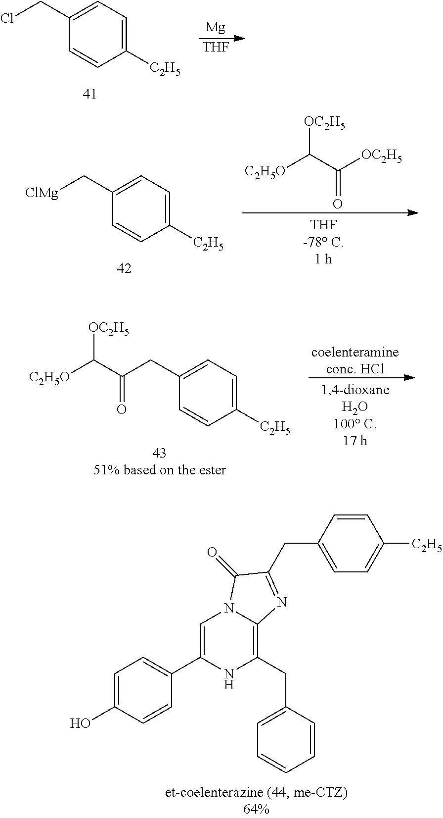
ClCC1=CC=C([C2H5])C=C1.[Mg].[THF].[ClMg]CC1=CC=C([C2H5])C=C1.[OC2H5]C(C([OC2H5])=O)[C2H5O].C(=O)(C([C2H5O])[OC2H5])CC1=CC=C([C2H5])C=C1.[coelenteramineconc. HCl].C1=C(O)C=CC(C2=CN3C(=C(CC4=CC=CC=C4)N2)N=C(CC2=CC=C([C2H5])C=C2)C3=O)=C1
